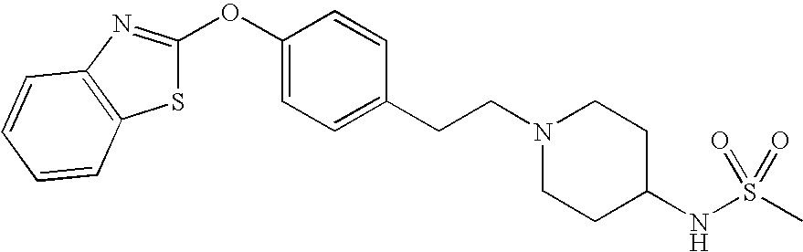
S1C(OC2=CC=C(CCN3CCC(NS(C)(=O)=O)CC3)C=C2)=NC2=C1C=CC=C2
